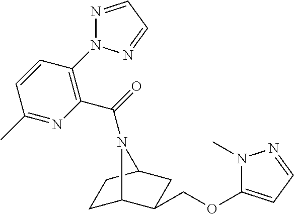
C1C2C(COC3=CC=NN3C)CC(C1)N2C(=O)C1=C(N2N=CC=N2)C=CC(C)=N1
